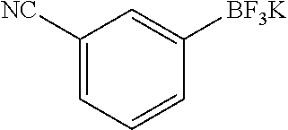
C1([NC])=CC=CC([BF3K])=C1
